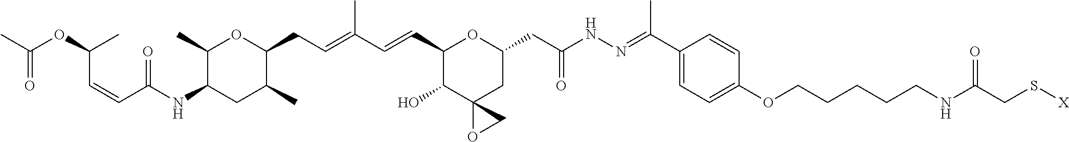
C1(C)C(NC(C=CC(OC(C)=O)C)=O)CC(C)C(CC=C(C=CC2C(O)C3(CC(CC(NN=C(C4=CC=C(OCCCCCNC(CS[X])=O)C=C4)C)=O)O2)OC3)C)O1
